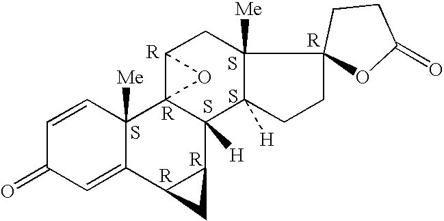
C1=CC2([Me])C(=CC1=O)C1C(C3([H])C24C(CC2([Me])C3([H])CCC23OC(=O)CC3)O4)C1.S.S.S.S
